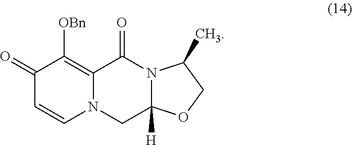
C1(=O)C=CN2C(=C1[OBn])C(=O)N1C([H])(C2)OCC1C
